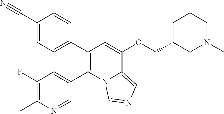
C1(C2=CC=C(C#N)C=C2)=C(C2=CC(F)=C(C)N=C2)N2C(=CN=C2)C(OCC2CN(C)CCC2)=C1
